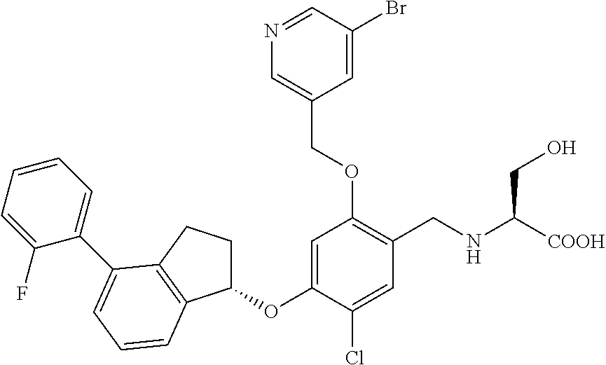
C1(OC2=CC(OCC3=CN=CC(Br)=C3)=C(CNC([COOH])CO)C=C2Cl)CCC2=C1C=CC=C2C1=CC=CC=C1F
